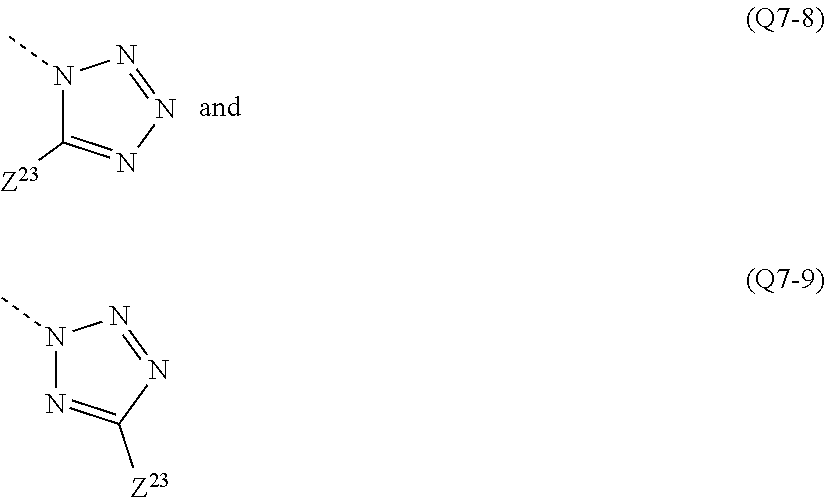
N1(C)C([Z23])=NN=N1.N1(C)N=C([Z23])N=N1
